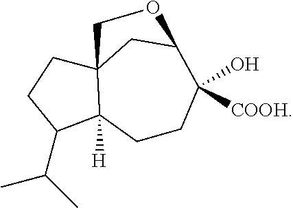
CC(C)C1C2([H])C3(CC1)CC(C([COOH])(O)CC2)OC3
